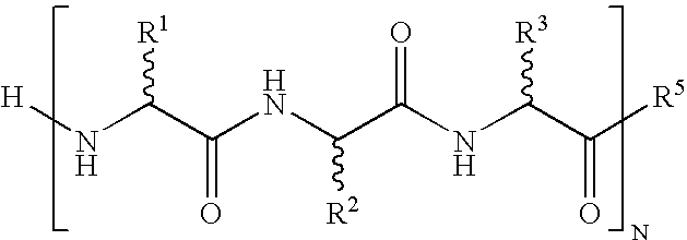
[H]NC(C(NC(C(NC(C([R5])=O)[R3])=O)[R2])=O)[R1]
